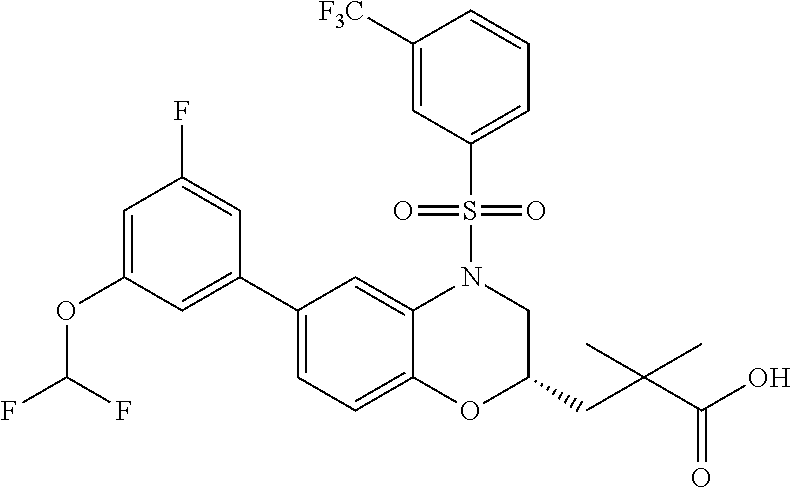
C1(C2=CC(OC(F)F)=CC(F)=C2)=CC=C2C(=C1)N(S(C1=CC=CC([F3C])=C1)(=O)=O)CC(CC(C(O)=O)(C)C)O2
